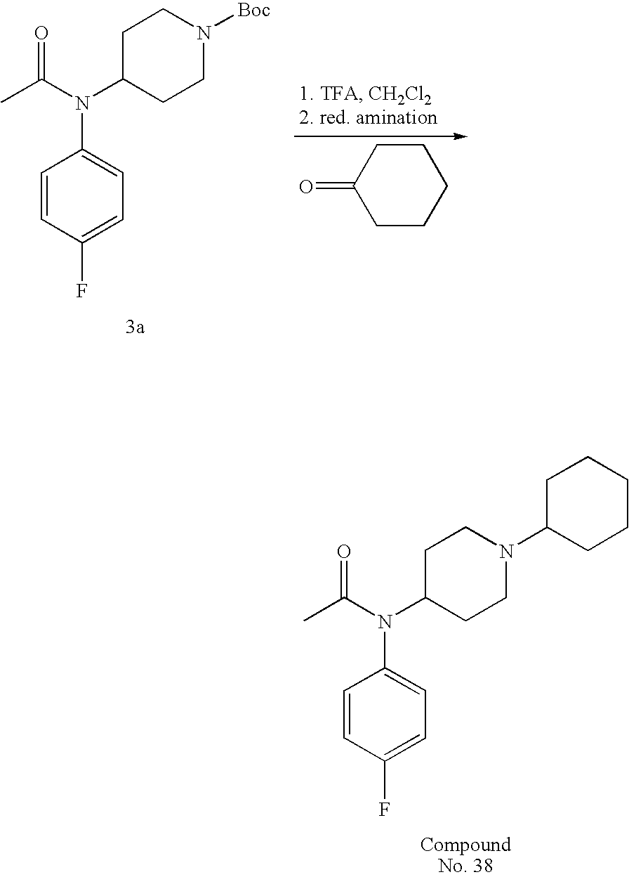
C1C(N(C(C)=O)C2=CC=C(F)C=C2)CCN([Boc])C1.C1(=O)CCCCC1.C1C(N(C(C)=O)C2=CC=C(F)C=C2)CCN(C2CCCCC2)C1
